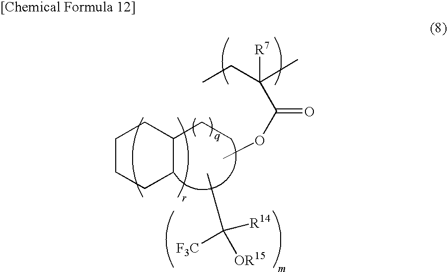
C1CCCC(CC)C1.CC([F3C])([OR15])[R14].CCC(C)([R7])C(=O)OC
